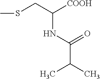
S(C)CC([COOH])NC(C(C)C)=O
